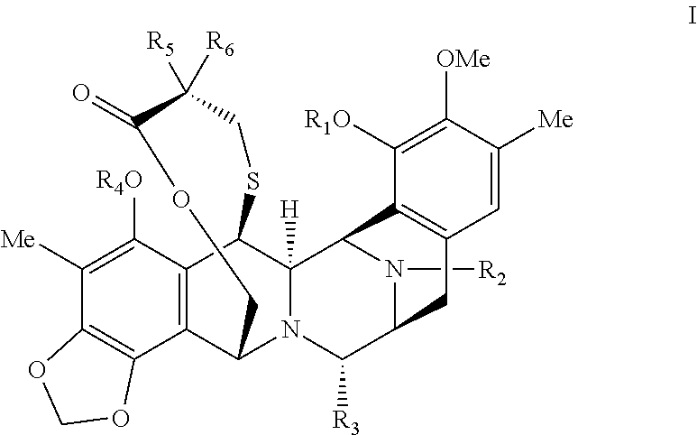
C12=C(C([R4O])=C([Me])C3=C1OCO3)C1C3([H])N(C2COC(=O)C([R6])([R5])CS1)C([R3])C1N([R2])C3C2=C(C1)C=C([Me])C([OMe])=C2[R1O]
